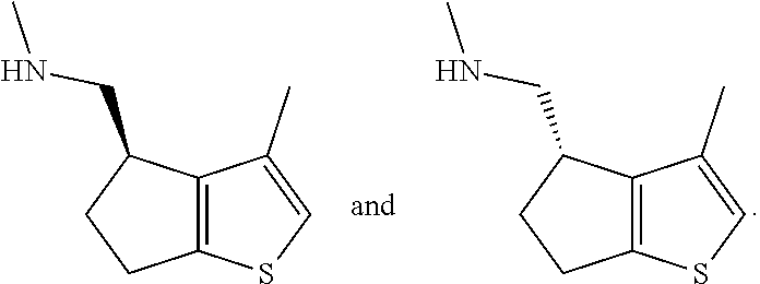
C12=C(C(CNC)CC1)C(C)=CS2.C12=C(C(CNC)CC1)C(C)=CS2
